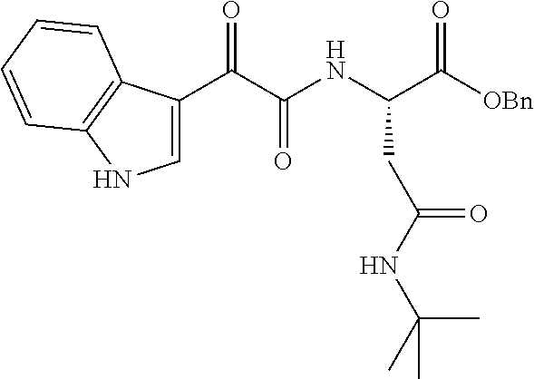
N(C(C)(C)C)C(CC(NC(C(=O)C1=CNC2=C1C=CC=C2)=O)C(=O)[OBn])=O
